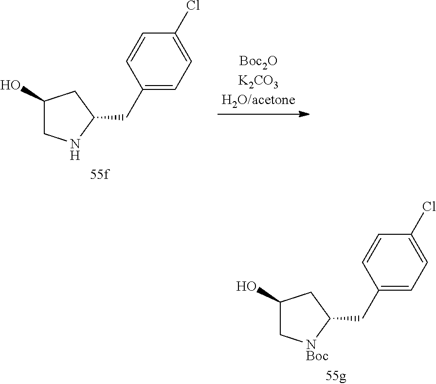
C1(O)C[NBoc]C(CC2=CC=C(Cl)C=C2)C1.C1(O)CNC(CC2=CC=C(Cl)C=C2)C1
